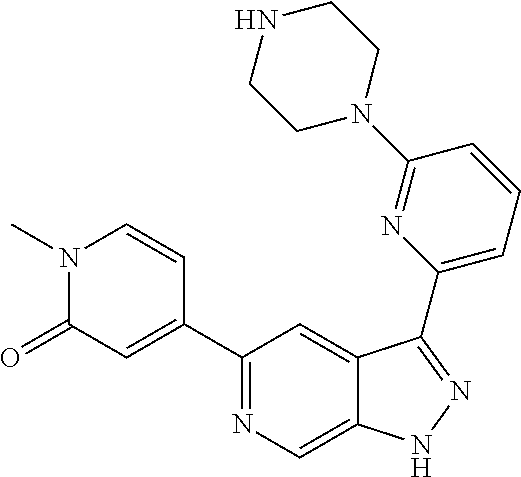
C1(C2=CC(=O)N(C)C=C2)=NC=C2C(=C1)C(C1=CC=CC(N3CCNCC3)=N1)=NN2
